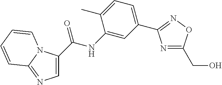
C1=C(C(NC2=CC(C3=NOC(CO)=N3)=CC=C2C)=O)N2C(=N1)C=CC=C2
